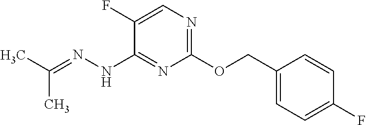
C1(F)=CN=C(OCC2=CC=C(F)C=C2)N=C1NN=C(C)C
